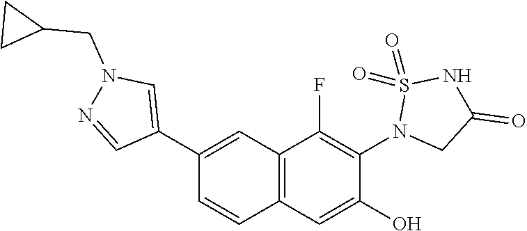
C12=C(C=C(O)C(N3CC(=O)NS3(=O)=O)=C1F)C=CC(C1=CN(CC3CC3)N=C1)=C2
